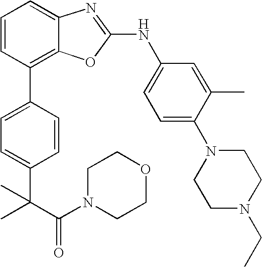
C1=CC(C2=CC=C(C(C(N3CCOCC3)=O)(C)C)C=C2)=C2C(=C1)N=C(NC1=CC=C(N3CCN(CC)CC3)C(C)=C1)O2
